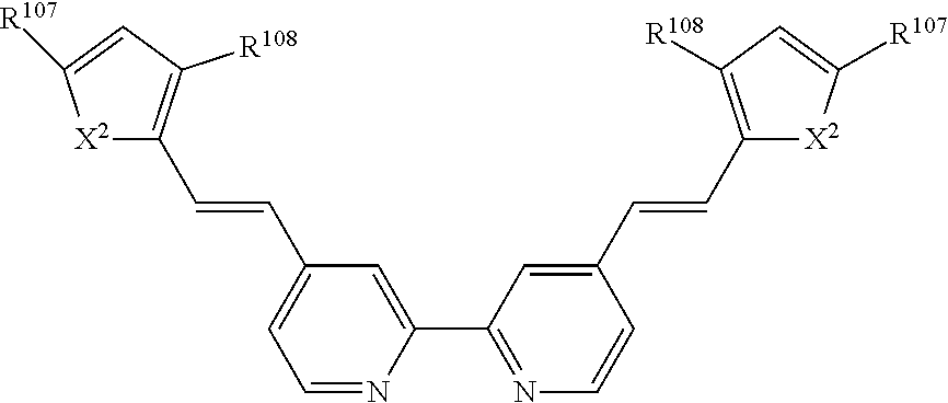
[X2]1C(C=CC2=CC=NC(C3=NC=CC(C=CC4=C([R108])C=C([R107])[X2]4)=C3)=C2)=C([R108])C=C1[R107]
